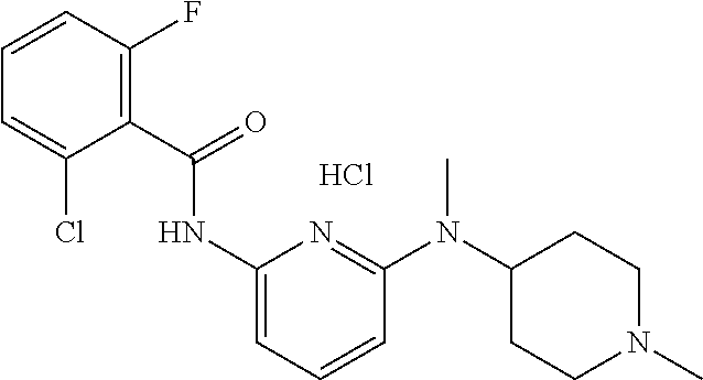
Cl.C(=O)(NC1=CC=CC(N(C2CCN(C)CC2)C)=N1)C1=C(F)C=CC=C1Cl
